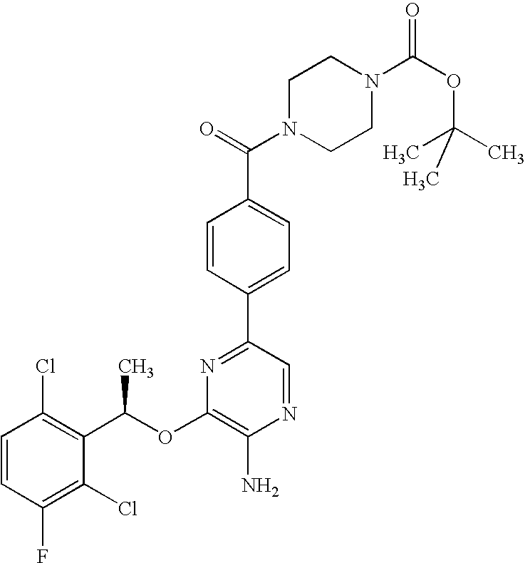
C1=CC(F)=C(Cl)C(C(C)OC2=C(N)N=CC(C3=CC=C(C(=O)N4CCN(C(OC(C)(C)C)=O)CC4)C=C3)=N2)=C1Cl
